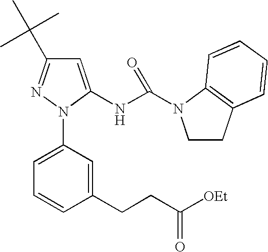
C1=C(NC(=O)N2CCC3=C2C=CC=C3)N(C2=CC=CC(CCC([OEt])=O)=C2)N=C1C(C)(C)C
